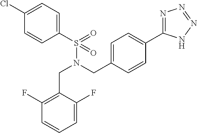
C(N(CC1=CC=C(C2=NN=NN2)C=C1)S(C1=CC=C(Cl)C=C1)(=O)=O)C1=C(F)C=CC=C1F
